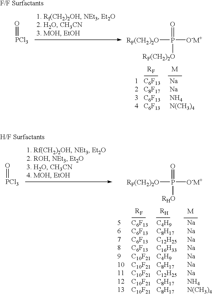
[1   C6F132   C8F173   C6F134   C6F13].O=[PCl3].[RF(CH2)2O]P([O-M+])(=O)[RF(CH2)2O].[NaNaNaNaNaNaNaNH4N(CH3)4].O=[PCl3].[RF(CH2)2O]P([O-M+])(=O)[RHO]
